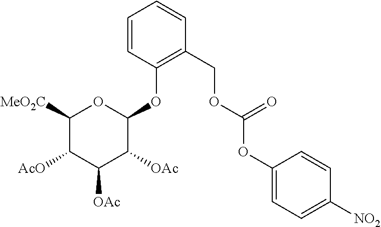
C1=CC(OC2OC([MeO2C])C([AcO])C([OAc])C2[OAc])=C(COC(OC2=CC=C([NO2])C=C2)=O)C=C1
